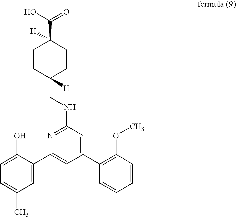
C1(C2=CC(C)=CC=C2O)=CC(C2=C(OC)C=CC=C2)=CC(NCC2([H])CCC(C(=O)O)([H])CC2)=N1
